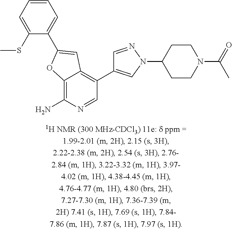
C1(SC)=CC=CC=C1C1=CC2=C(C3=CN(C4CCN(C(C)=O)CC4)N=C3)C=NC(N)=C2O1
